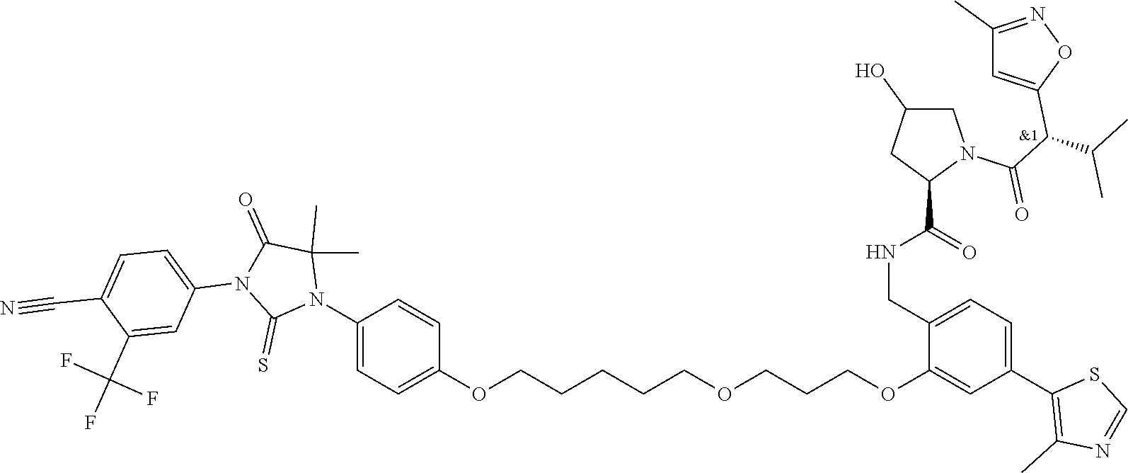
C1(N2C(C)(C)C(=O)N(C3=CC=C(C#N)C(C(F)(F)F)=C3)C2=S)=CC=C(OCCCCCOCCCOC2=CC(C3=C(C)N=CS3)=CC=C2CNC(C2N(C(C(C(C)C)C3=CC(C)=NO3)=O)CC(O)C2)=O)C=C1
